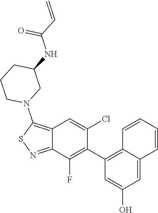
C1(C2=C(F)C3=NSC(N4CCCC(NC(C=C)=O)C4)=C3C=C2Cl)=C2C(=CC(O)=C1)C=CC=C2
